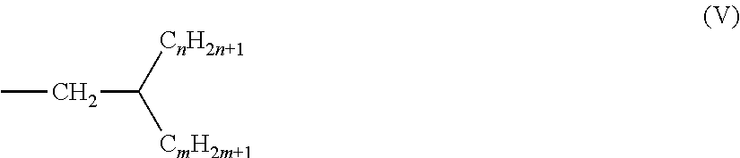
CCC([CmH2m+1])[CnH2n+1]
